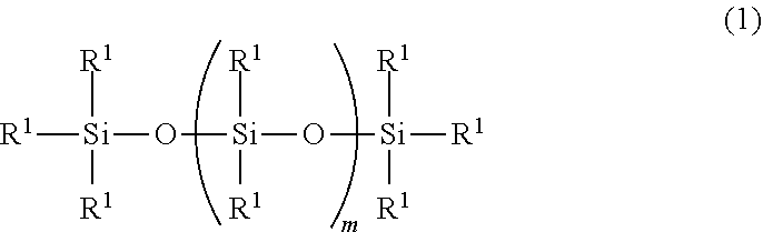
[R1][Si]([R1])([R1])O[Si](O[Si]([R1])([R1])[R1])([R1])[R1]
